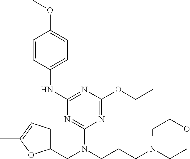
C(N(C1=NC(NC2=CC=C(OC)C=C2)=NC(OCC)=N1)CC1=CC=C(C)O1)CCN1CCOCC1
